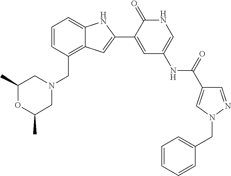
C1=CC(CN2CC(C)OC(C)C2)=C2C(=C1)NC(C1=CC(NC(=O)C3=CN(CC4=CC=CC=C4)N=C3)=CNC1=O)=C2
